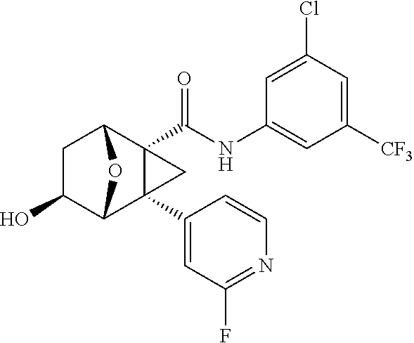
C1C(O)C2C3(C4=CC(F)=NC=C4)C(C(NC4=CC([CF3])=CC(Cl)=C4)=O)(C1O2)C3
